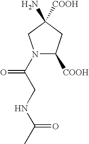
N1(C(=O)CNC(C)=O)C([COOH])CC([COOH])(N)C1
